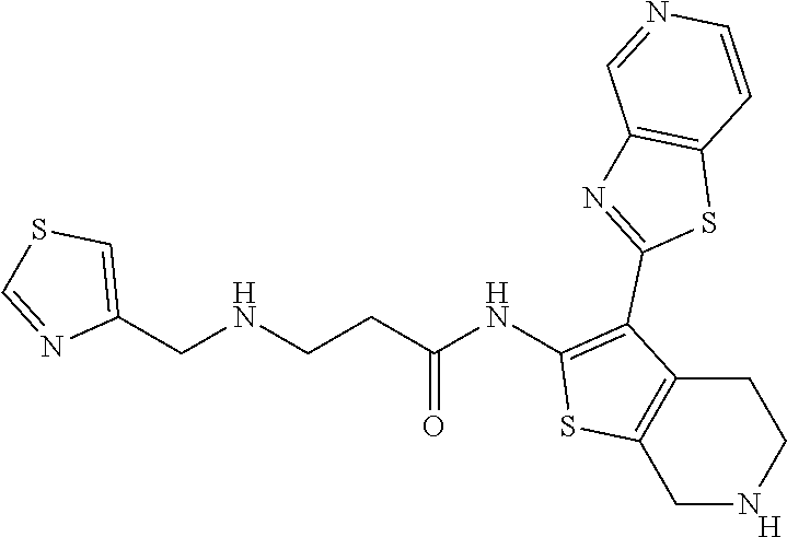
C1NCCC2=C1SC(NC(CCNCC1=CSC=N1)=O)=C2C1=NC2=C(S1)C=CN=C2.[H]
